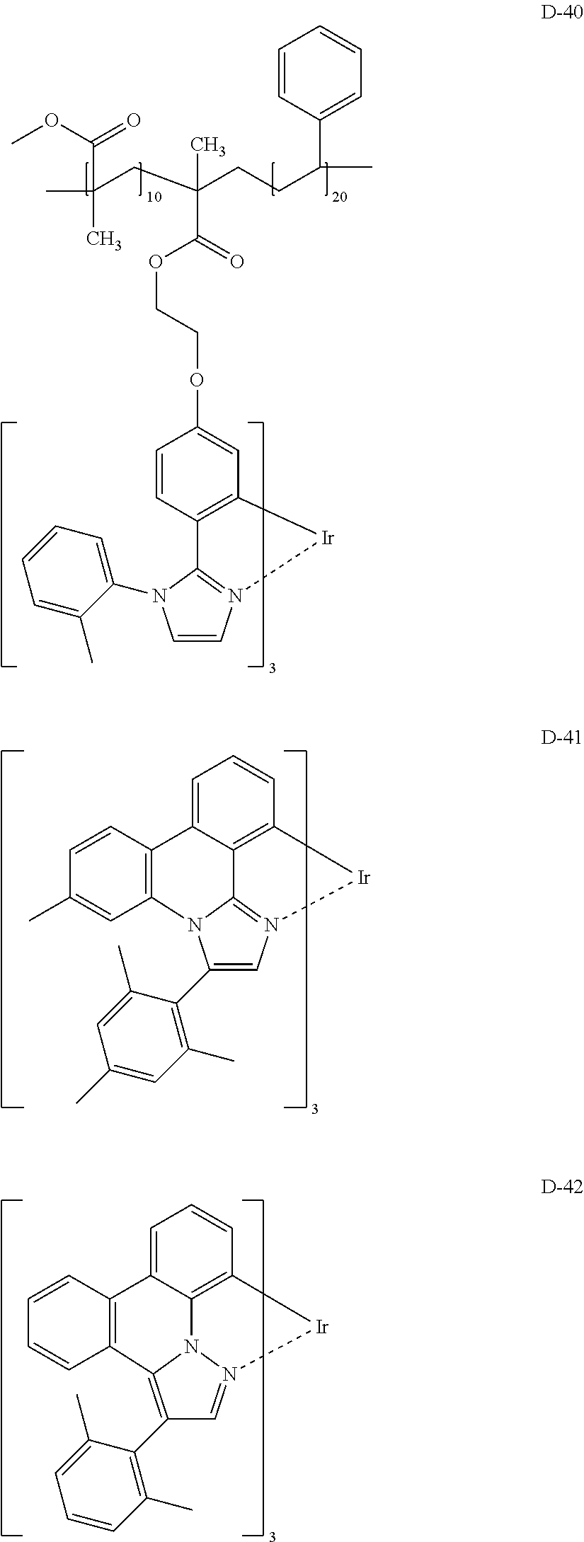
C(OC(C(C)(CCC(C1=CC=CC=C1)C)CC(C)(C(=O)OC)C)=O)COC1=CC2=C(C=C1)C1=N(C=CN1C1=CC=CC=C1C)[Ir]2.C1=C2C3=C(C=C1)[Ir]N1=C3N(C(C3=C(C)C=C(C)C=C3C)=C1)C1=C2C=CC(C)=C1.C1=C2C3=C(C=C1)[Ir]N1=CC(C4=C(C)C=CC=C4C)=C(N31)C1=C2C=CC=C1
